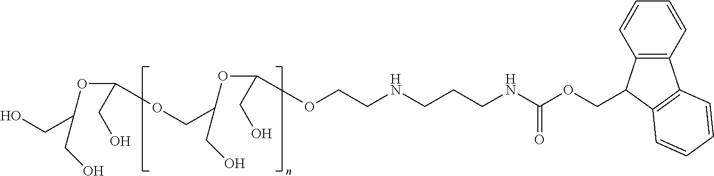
OCC(OC(CO)OCC(OC(CO)OCCNCCCNC(=O)OCC1C2=C(C3=C1C=CC=C3)C=CC=C2)CO)CO
